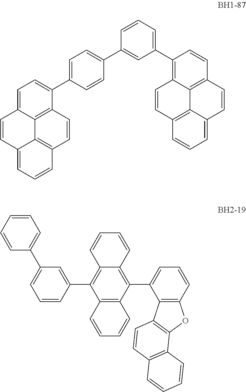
C1=CC(C2=CC=C(C3=CC=C4C=CC5=CC=CC6=C5C4=C3C=C6)C=C2)=CC(C2=C3C4=C(C=C2)C=CC2=CC=CC(=C24)C=C3)=C1.C12=C(C3=CC(C4=CC=CC=C4)=CC=C3)C3=C(C(C4=CC=CC5=C4C4=C(O5)C5=C(C=C4)C=CC=C5)=C1C=CC=C2)C=CC=C3
